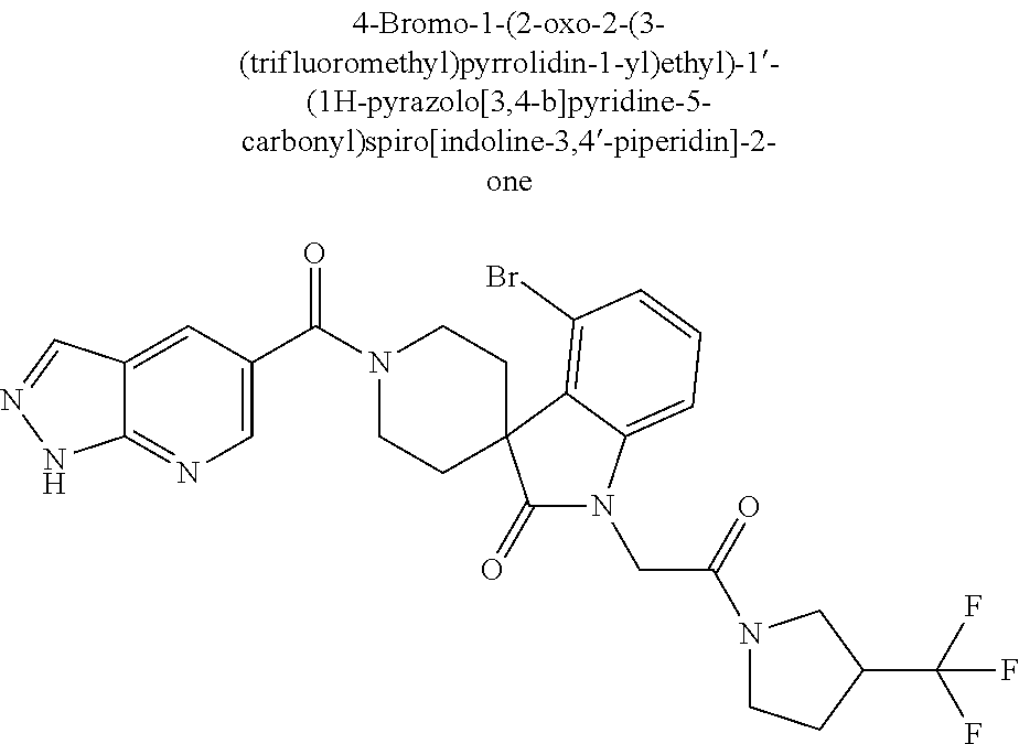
N1(C(C2=CN=C3C(=C2)C=NN3)=O)CCC2(CC1)C(=O)N(CC(=O)N1CCC(C(F)(F)F)C1)C1=CC=CC(Br)=C12
